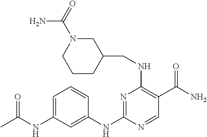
C1=C(NC(C)=O)C=C(NC2=NC(NCC3CN(C(=O)N)CCC3)=C(C(N)=O)C=N2)C=C1
